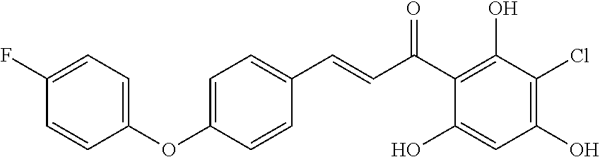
C(C(C1=C(O)C(Cl)=C(O)C=C1O)=O)=CC1=CC=C(OC2=CC=C(F)C=C2)C=C1
